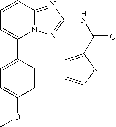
C1(C2=CC=C(OC)C=C2)=CC=CC2=NC(NC(=O)C3=CC=CS3)=NN12
